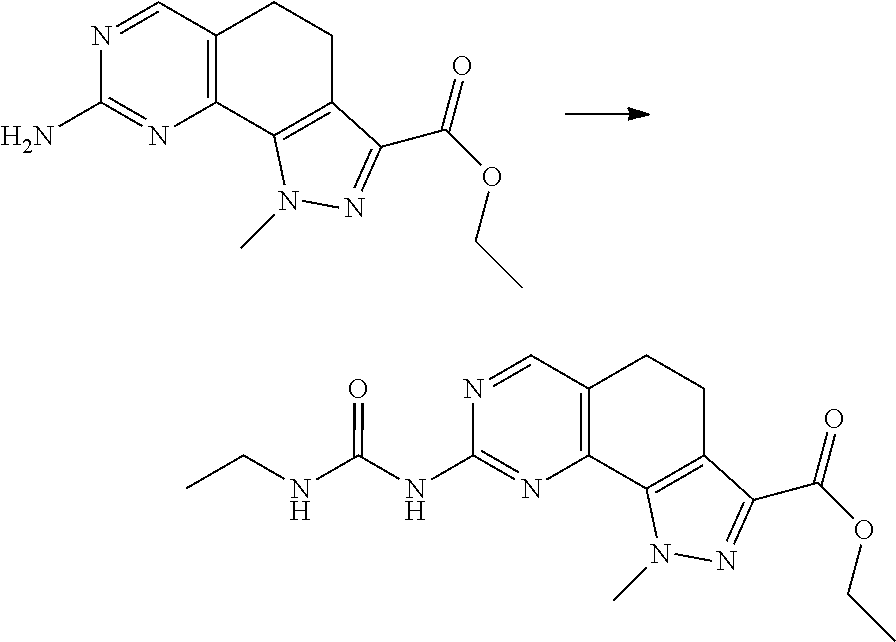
C12=C(C=NC(N)=N1)CCC1=C2N(C)N=C1C(OCC)=O.C12=C(C=NC(NC(NCC)=O)=N1)CCC1=C2N(C)N=C1C(OCC)=O
